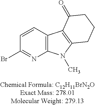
C1=CC2=C(N=C1Br)N(C)C1=C2C(=O)CCC1
